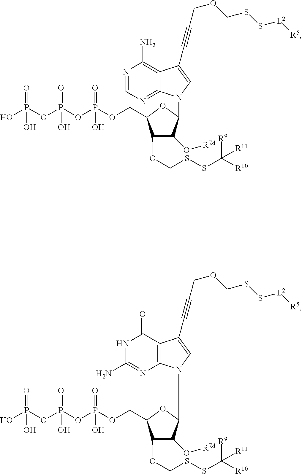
C(#CCOCSS[L2][R5])C1=CN(C2C(O[R7A])C(OCSSC([R10])([R9])[R11])C(COP(=O)(O)OP(=O)(O)OP(O)(=O)O)O2)C2=C1C(=O)NC(N)=N2.C(#CCOCSS[L2][R5])C1=CN(C2C(O[R7A])C(OCSSC([R10])([R9])[R11])C(COP(=O)(O)OP(=O)(O)OP(O)(=O)O)O2)C2=NC=NC(N)=C21
